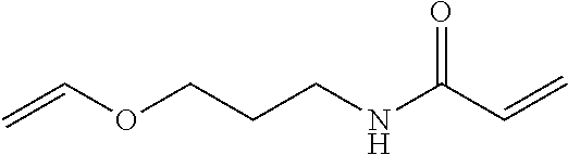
C=COCCCNC(C=C)=O
